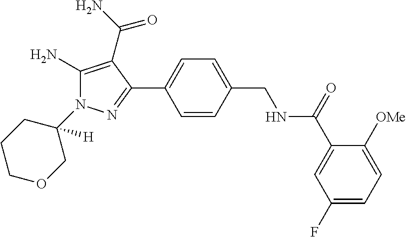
C1=CC(C2=NN(C3([H])CCCOC3)C(N)=C2C(=O)N)=CC=C1CNC(C1=CC(F)=CC=C1[OMe])=O
